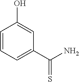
C1=CC=C(C(N)=S)C=C1O
